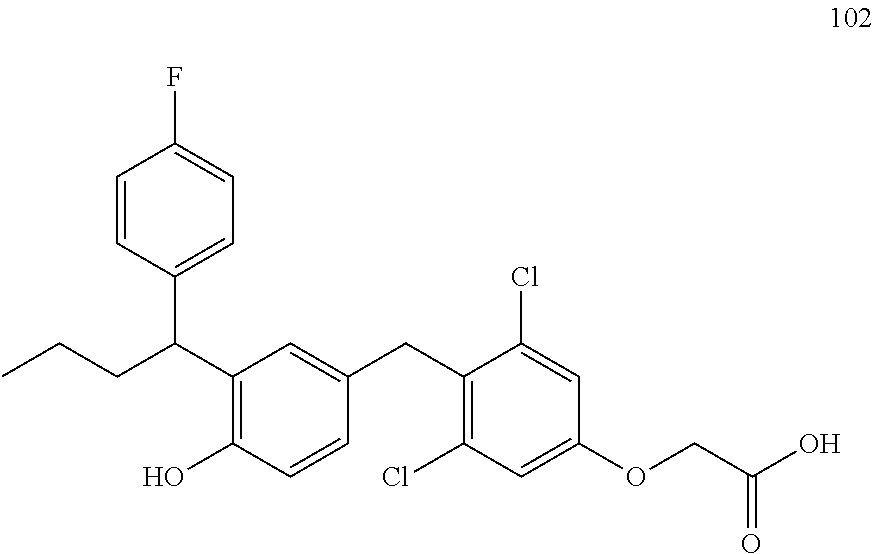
C1=CC(C(CCC)C2=C(O)C=CC(CC3=C(Cl)C=C(OCC(O)=O)C=C3Cl)=C2)=CC=C1F
